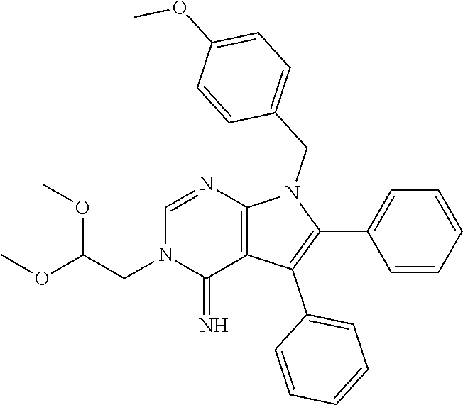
C(C(OC)OC)N1C(=N)C2=C(N=C1)N(CC1=CC=C(OC)C=C1)C(C1=CC=CC=C1)=C2C1=CC=CC=C1
